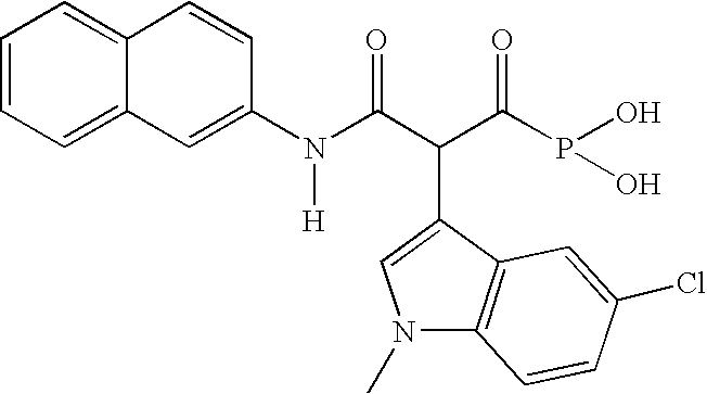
C1=CC=C2C(=C1)C=CC(N(C(C(C(P(O)O)=O)C1=CN(C)C3=C1C=C(Cl)C=C3)=O)[H])=C2
